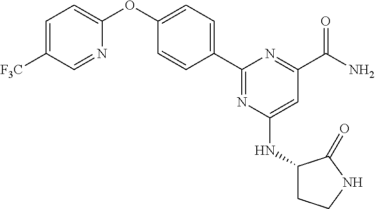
C1=C([F3C])C=NC(OC2=CC=C(C3=NC(NC4CCNC4=O)=CC(C(N)=O)=N3)C=C2)=C1
